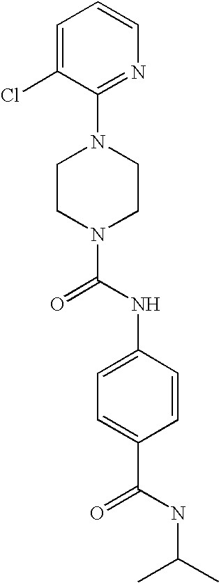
C1(N2CCN(C(NC3=CC=C(C(NC(C)C)=O)C=C3)=O)CC2)=NC=CC=C1Cl
